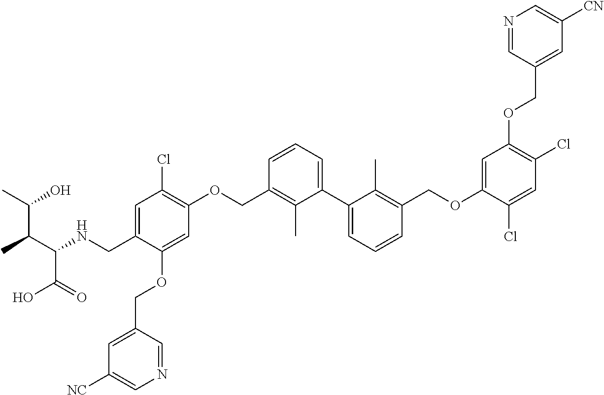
C1=C(CNC(C(=O)O)C(C(O)C)C)C(OCC2=CC([NC])=CN=C2)=CC(OCC2=C(C)C(C3=CC=CC(COC4=CC(OCC5=CC([CN])=CN=C5)=C(Cl)C=C4Cl)=C3C)=CC=C2)=C1Cl
